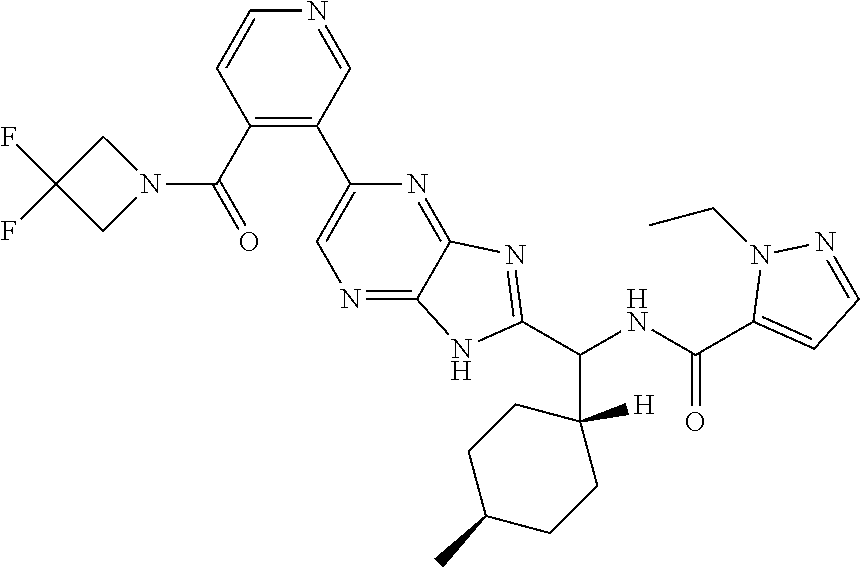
C1(C(=O)N2CC(F)(F)C2)=C(C2=CN=C3C(=N2)N=C(C(NC(C2=CC=NN2CC)=O)C2([H])CCC(C)CC2)N3)C=NC=C1
